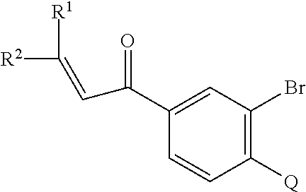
C1([Q])=C(Br)C=C(C(=O)C=C([R2])[R1])C=C1
